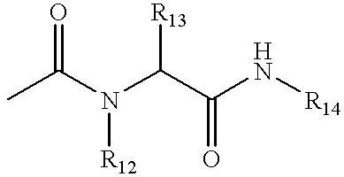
CC(N(C(C(N[R14])=O)[R13])[R12])=O
